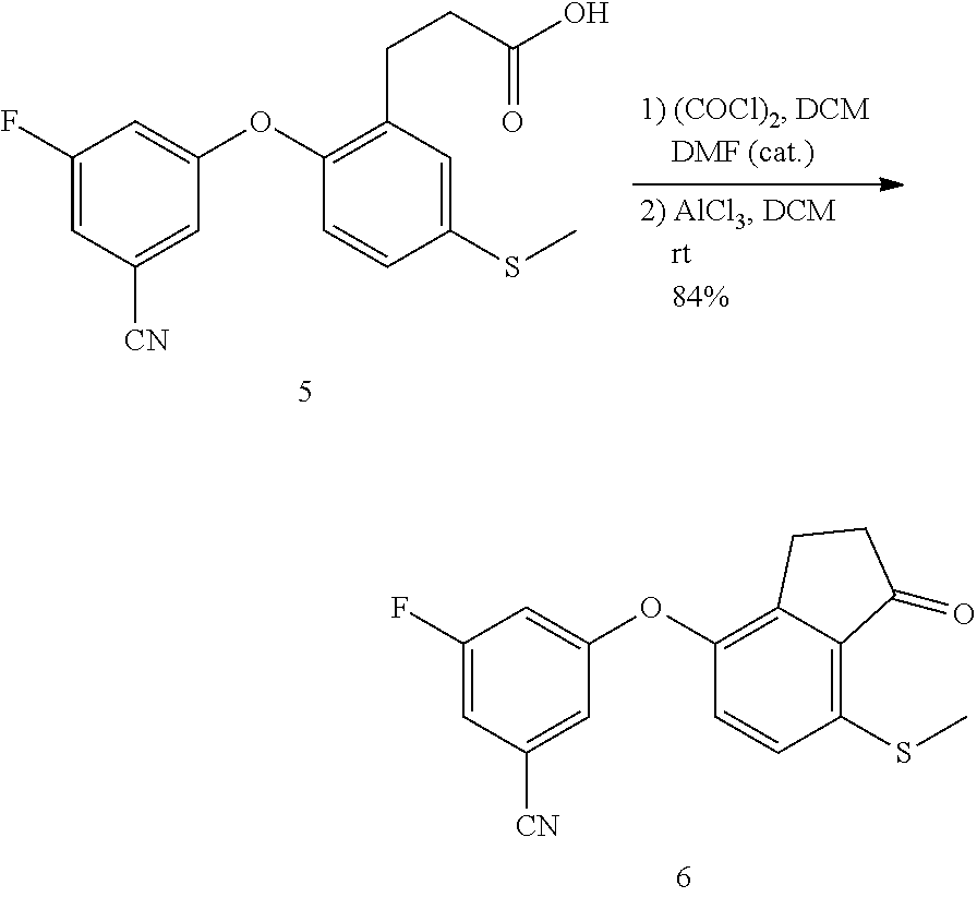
C1(SC)=C2C(=C(OC3=CC(F)=CC([CN])=C3)C=C1)CCC2=O.C1(SC)=CC(CCC(O)=O)=C(OC2=CC(F)=CC([CN])=C2)C=C1
